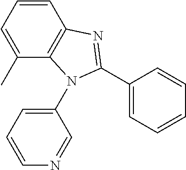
C1=CC=C(C)C2=C1N=C(C1=CC=CC=C1)N2C1=CC=CN=C1
